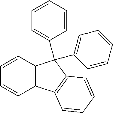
C1(C)=CC=C(C)C2=C1C(C1=CC=CC=C1)(C1=CC=CC=C1)C1=C2C=CC=C1
